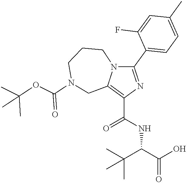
C1(C2=CC=C(C)C=C2F)=NC(C(NC(C(O)=O)C(C)(C)C)=O)=C2N1CCCN(C(OC(C)(C)C)=O)C2
